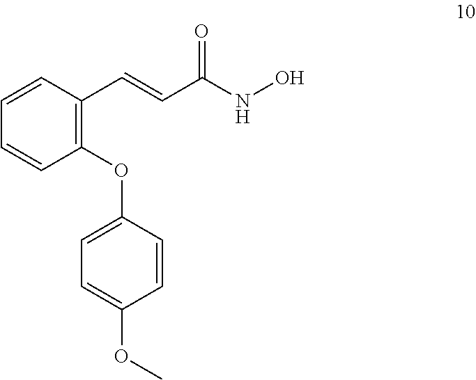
C1(OC2=CC=C(OC)C=C2)=C(C=CC(NO)=O)C=CC=C1
